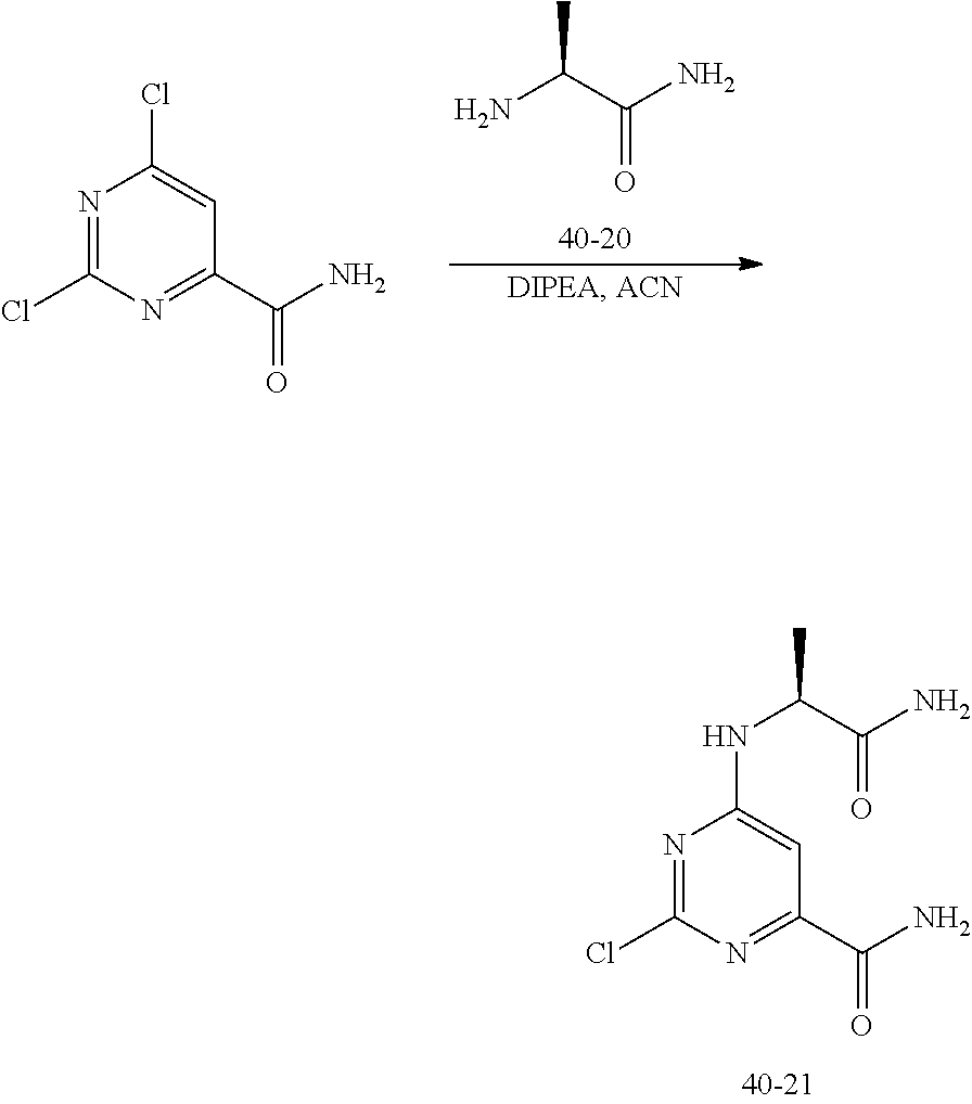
N1=C(Cl)N=C(C(=O)N)C=C1NC(C(=O)N)C.NC(C(=O)N)C.N1=C(Cl)N=C(C(=O)N)C=C1Cl
